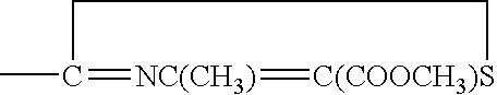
CC1=[NC(CH3)]=[C(COOCH3)S]CC1
